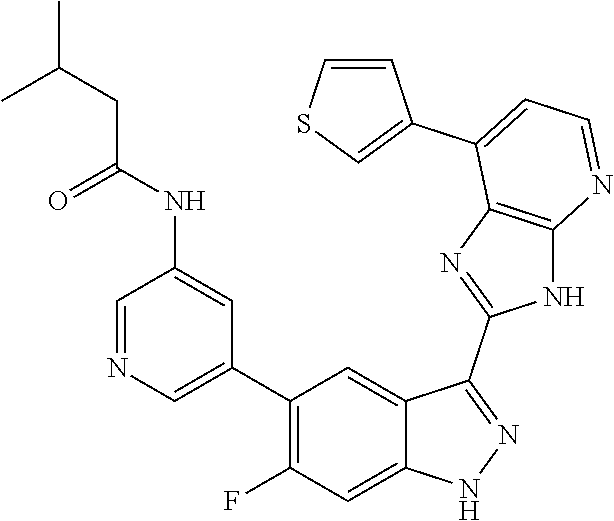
C1=NC=C(C2=C(F)C=C3C(=C2)C(C2=NC4=C(N2)N=CC=C4C2=CSC=C2)=NN3)C=C1NC(=O)CC(C)C
